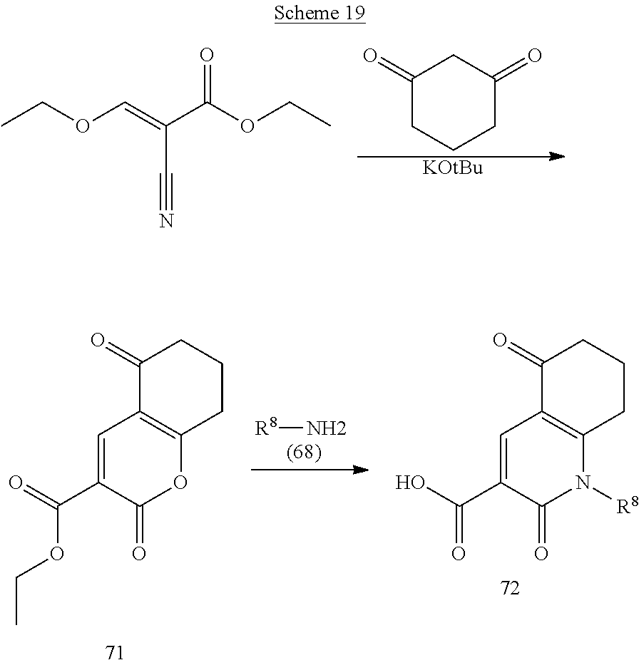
C1(=O)CCCC(=O)C1.[KOtBu].CCOC=C(C(OCC)=O)C#N.[R8]N.C1=C(C(OCC)=O)C(=O)OC2=C1C(=O)CCC2.C1=C(C(=O)O)C(=O)N([R8])C2=C1C(=O)CCC2
